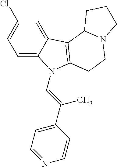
C1=C2C(=CC(Cl)=C1)C1=C(CCN3C1CCC3)N2C=C(C1=CC=NC=C1)C
